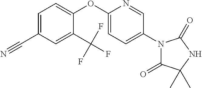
C1=C(C#N)C=C(C(F)(F)F)C(OC2=CC=C(N3C(=O)C(C)(C)NC3=O)C=N2)=C1
